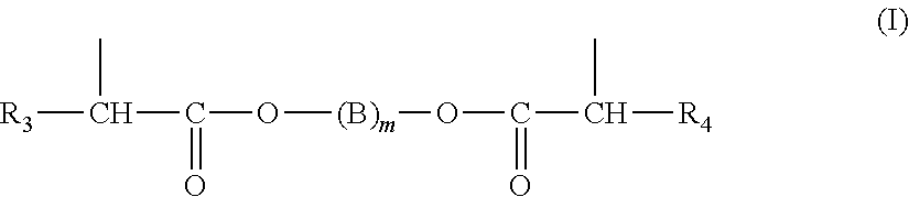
[R3]C(C)C(=O)O[(B)m]OC(C([R4])C)=O
